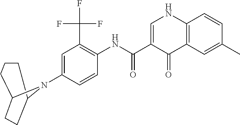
C1=C(N2C3CCC2CCC3)C=CC(NC(C2=CNC3=C(C2=O)C=C(C)C=C3)=O)=C1C(F)(F)F
